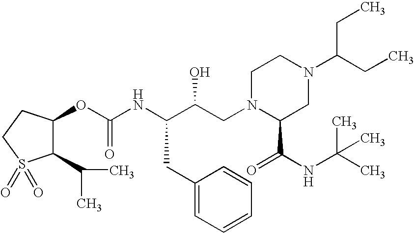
C1(C(C)C)C(OC(NC(C(CN2C(C(NC(C)(C)C)=O)CN(C(CC)CC)CC2)O)CC2=CC=CC=C2)=O)CCS1(=O)=O
